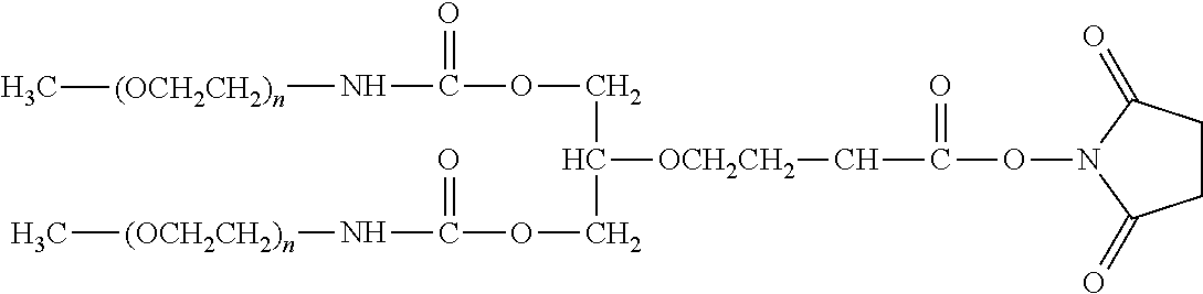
[(OCH2CH2)n](C)NC(OCC(COC(N[(OCH2CH2)n]C)=O)[OCH2CH2]CC(=O)ON1C(=O)CCC1=O)=O
